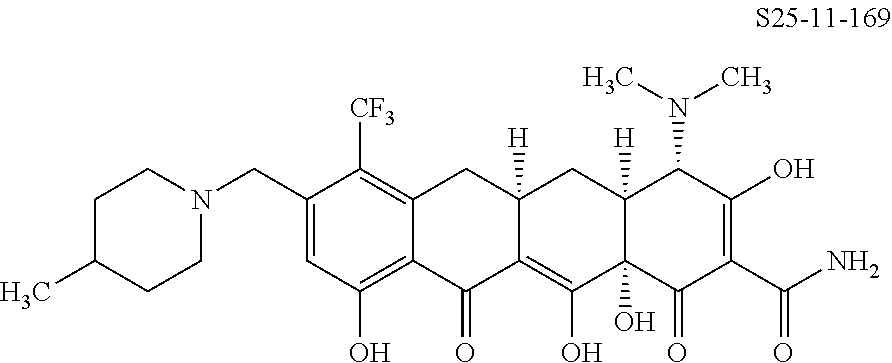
C1(CN2CCC(C)CC2)=CC(O)=C2C(=C1[CF3])CC1([H])C(=C(O)C3(O)C([H])(C1)C(N(C)C)C(O)=C(C(N)=O)C3=O)C2=O
